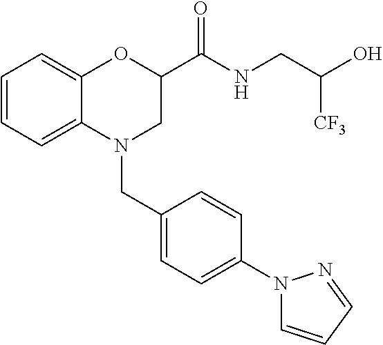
C1=CC=C2C(=C1)OC(C(NCC(O)[CF3])=O)CN2CC1=CC=C(N2C=CC=N2)C=C1
